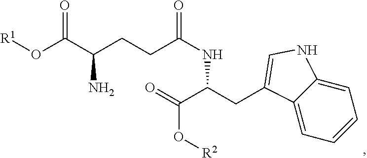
O=C(C(CC1=CNC2=CC=CC=C21)NC(CCC(C(O[R1])=O)N)=O)O[R2]
